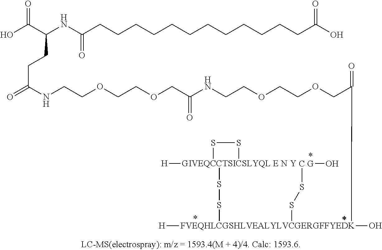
OC(C(NC(CCCCCCCCCCCCC(O)=O)=O)CCC(=O)NCCOCCOCC(NCCOCCOCC(=O)C[FVEQHLCGSHLVEALYLVCGERGFFYEDK]([H])(O)(SS[CTSICSLYQL E N Y]SS[GIVEQC][H])SS[C G]O)=O)=O
